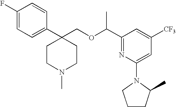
C1=C(F)C=CC(C2(COC(C3=NC(N4CCCC4C)=CC([CF3])=C3)C)CCN(C)CC2)=C1
